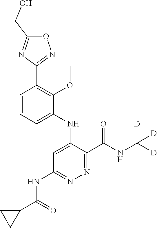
C1=CC=C(NC2=CC(NC(C3CC3)=O)=NN=C2C(NC([D])([D])[D])=O)C(OC)=C1C1=NOC(CO)=N1
